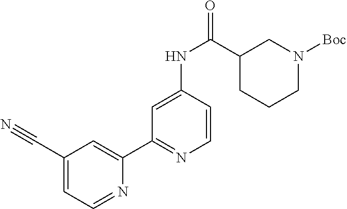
C1(C#N)=CC=NC(C2=NC=CC(NC(=O)C3CCCN([Boc])C3)=C2)=C1
